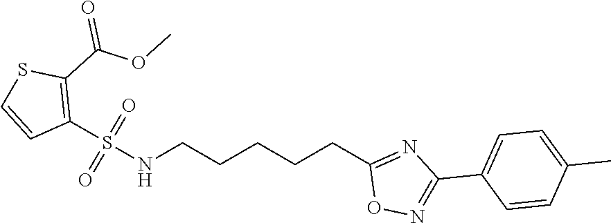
S(NCCCCCC1=NC(C2=CC=C(C)C=C2)=NO1)(C1=C(C(OC)=O)SC=C1)(=O)=O
